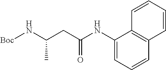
C1=CC=CC2=C1C(NC(CC(N[Boc])C)=O)=CC=C2
